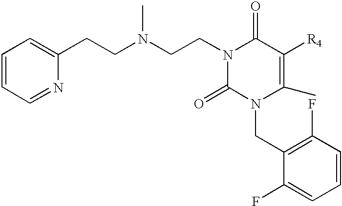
C1=CC=NC(CCN(CCN2C(=O)N(CC3=C(F)C=CC=C3F)C(C)=C([R4])C2=O)C)=C1
